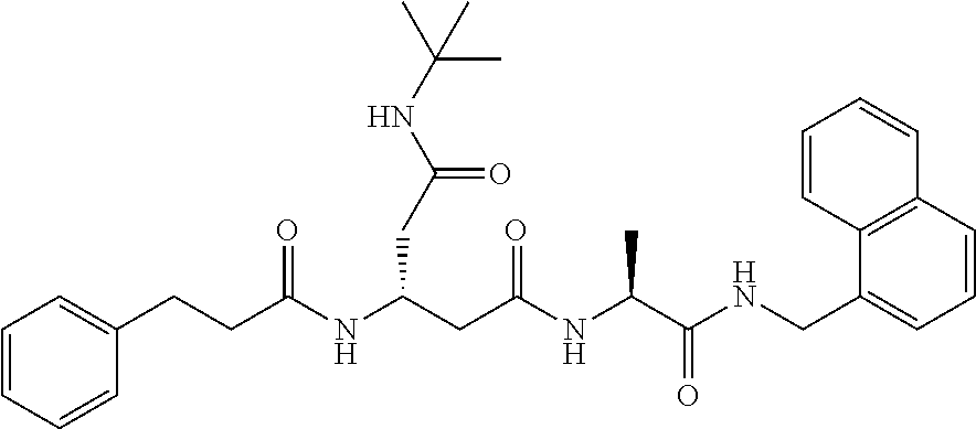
C(CC(NC(C(NCC1=CC=CC2=C1C=CC=C2)=O)C)=O)(CC(NC(C)(C)C)=O)NC(=O)CCC1=CC=CC=C1
